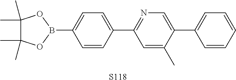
C1=CC(C2=NC=C(C3=CC=CC=C3)C(C)=C2)=CC=C1B1OC(C)(C)C(C)(C)O1.[S118]
